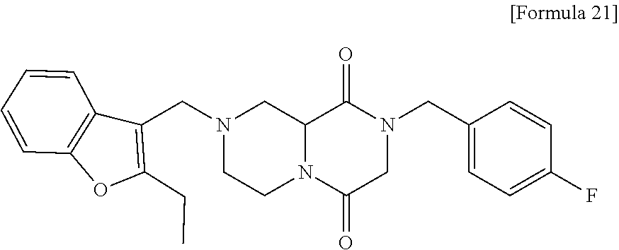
C12=C(C(CN3CCN4C(C3)C(=O)N(CC3=CC=C(F)C=C3)CC4=O)=C(CC)O1)C=CC=C2
